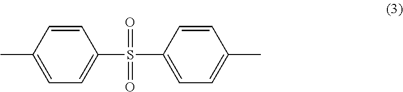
CC1=CC=C(S(C2=CC=C(C)C=C2)(=O)=O)C=C1
